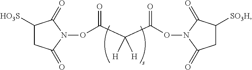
C1([HO3S])CC(=O)N(OC(=O)C([H])([H])C(=O)ON2C(=O)CC([SO3H])C2=O)C1=O
